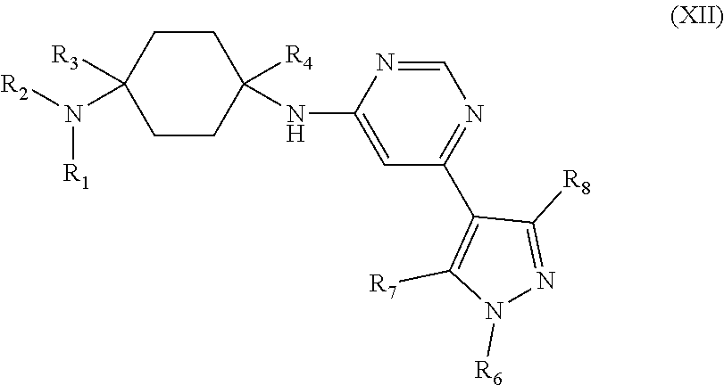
C1CC([R4])(NC2=CC(C3=C([R7])N([R6])N=C3[R8])=NC=N2)CCC1([R3])N([R2])[R1]
